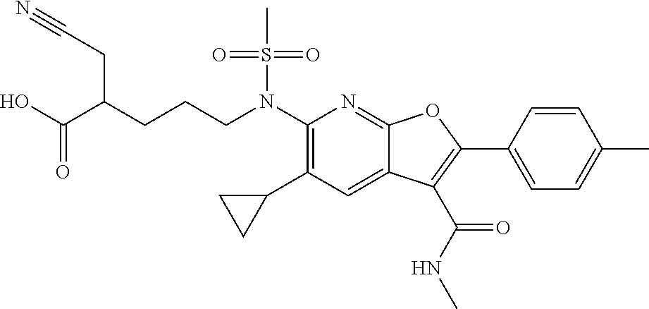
N(C1=C(C2CC2)C=C2C(=N1)OC(C1=CC=C(C)C=C1)=C2C(NC)=O)(S(C)(=O)=O)CCCC(C(O)=O)CC#N
